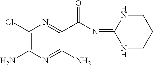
C1(Cl)=C(N)N=C(N)C(C(N=C2NCCCN2)=O)=N1
